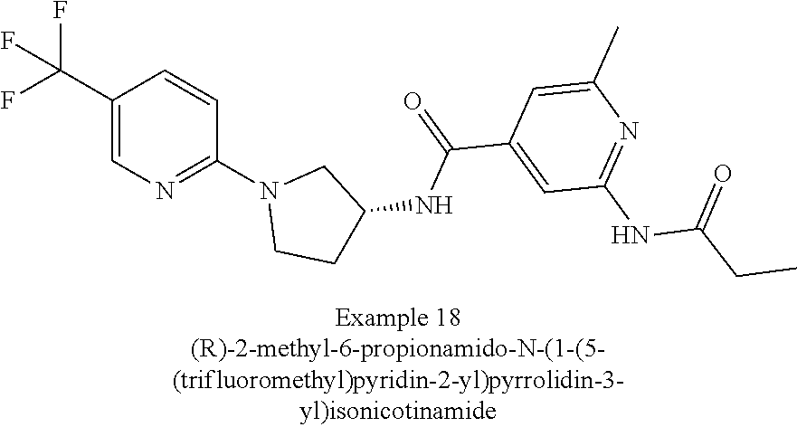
C1(C(F)(F)F)=CN=C(N2CCC(NC(C3=CC(NC(CC)=O)=NC(C)=C3)=O)C2)C=C1
